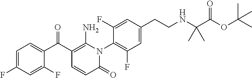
C1=C(F)C=C(F)C(C(C2=C(N)N(C3=C(F)C=C(CCNC(C(=O)OC(C)(C)C)(C)C)C=C3F)C(=O)C=C2)=O)=C1
